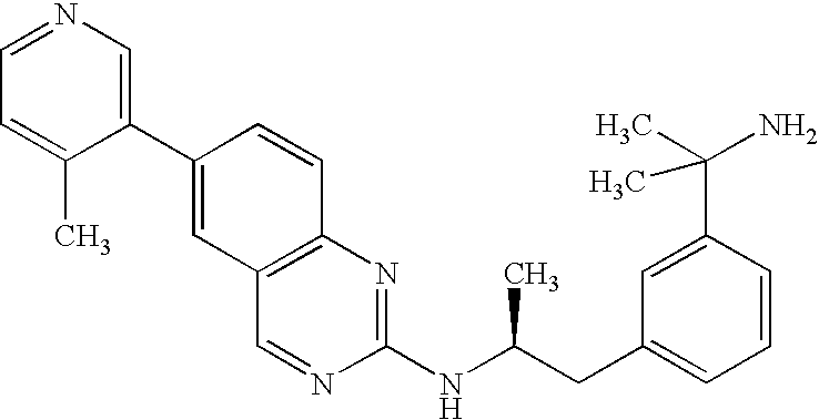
C1=NC=C(C2=CC3=C(C=C2)N=C(NC(CC2=CC=CC(C(C)(N)C)=C2)C)N=C3)C(C)=C1
